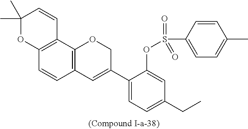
C12=C(C3=C(C=C1)C=C(C1=CC=C(CC)C=C1OS(C1=CC=C(C)C=C1)(=O)=O)CO3)C=CC(C)(C)O2
